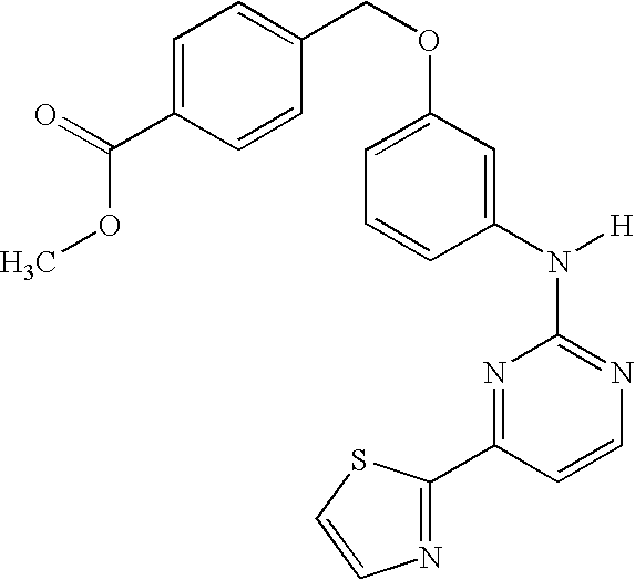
N1=C(N([H])C2=CC(OCC3=CC=C(C(OC)=O)C=C3)=CC=C2)N=C(C2=NC=CS2)C=C1
